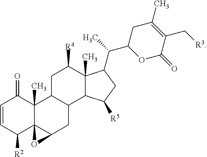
C1=CC([R2])C23C(C)(C1=O)C1C(CC2O3)C2C(C)(C([R4])C1)C(C(C1OC(=O)C(C[R3])=C(C)C1)C)CC2[R5]
